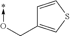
O(->*)CC1=CSC=C1
